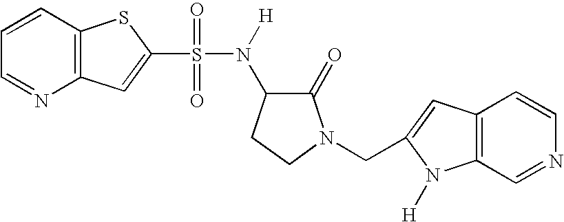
C1=CC2=C(N=C1)C=C(S(=O)(=O)N([H])C1C(=O)N(CC3=CC4=C(N3[H])C=NC=C4)CC1)S2
